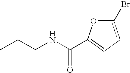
C(NCCC)(=O)C1=CC=C(Br)O1
